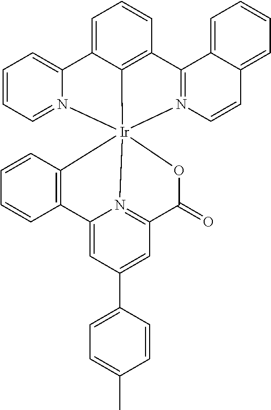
C1=CC=N2C(=C1)C1=CC=CC3=C1[Ir]214(N2=C3C3=CC=CC=C3C=C2)C2=C(C=CC=C2)C2=CC(C3=CC=C(C)C=C3)=CC(=N12)C(=O)O4
